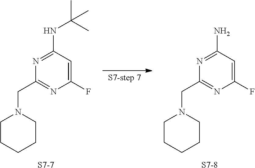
N1=C(NC(C)(C)C)C=C(F)N=C1CN1CCCCC1.[S7-7].N1=C(N)C=C(F)N=C1CN1CCCCC1.[S7-8]
